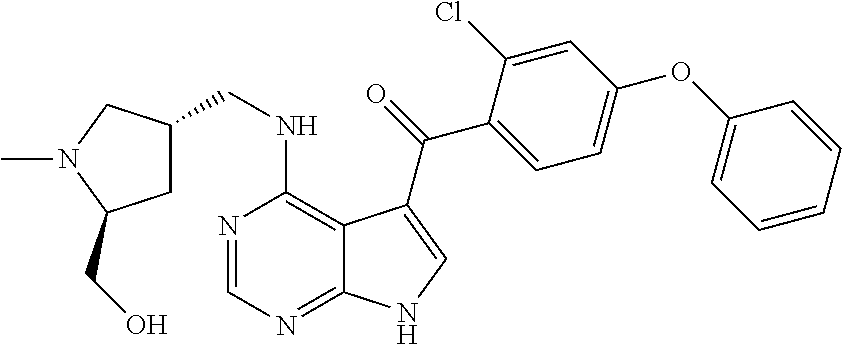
N1=CN=C2C(=C1NCC1CC(CO)N(C)C1)C(C(=O)C1=CC=C(OC3=CC=CC=C3)C=C1Cl)=CN2
